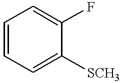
C1=CC=C([SCH3])C(F)=C1
